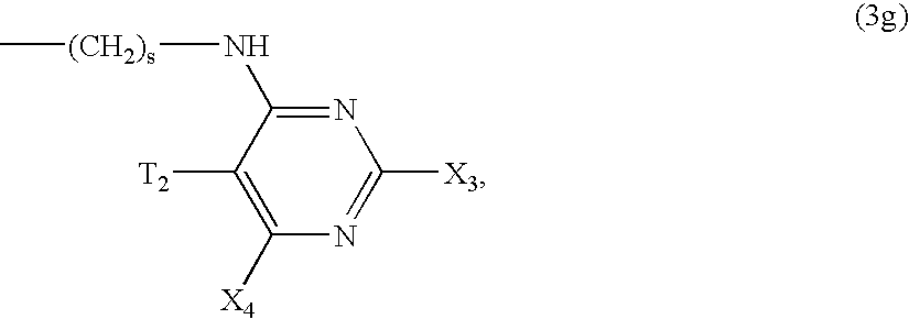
C[(CH2)s]NC1=NC([X3])=NC([X4])=C1[T2]
